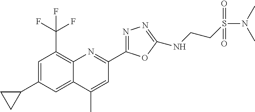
C1=C(C2CC2)C=C2C(=C1C(F)(F)F)N=C(C1=NN=C(NCCS(N(C)C)(=O)=O)O1)C=C2C
